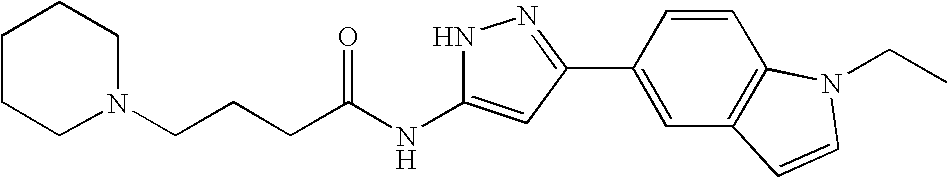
C(CCC(NC1=CC(C2=CC3=C(C=C2)N(CC)C=C3)=NN1)=O)N1CCCCC1
